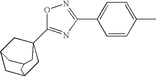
C12CC3(C4=NC(C5=CC=C(C)C=C5)=NO4)CC(C1)CC(C2)C3
